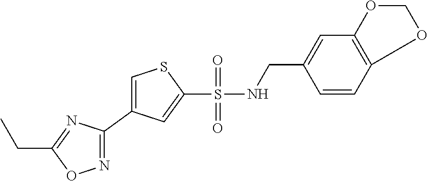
C1(CNS(C2=CC(C3=NOC(CC)=N3)=CS2)(=O)=O)=CC2=C(C=C1)OCO2
